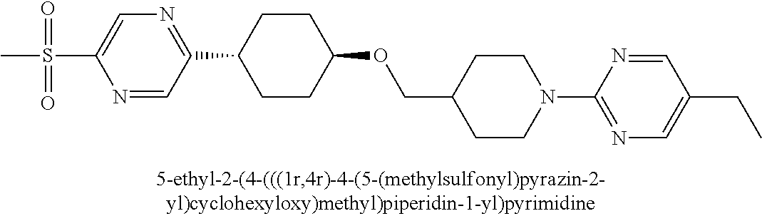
C1(S(=O)(=O)C)=CN=C(C2CCC(OCC3CCN(C4=NC=C(CC)C=N4)CC3)CC2)C=N1
